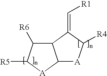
C12C([R6])C([R5])[A]C1[A]C([R4])C2=C[R1]
